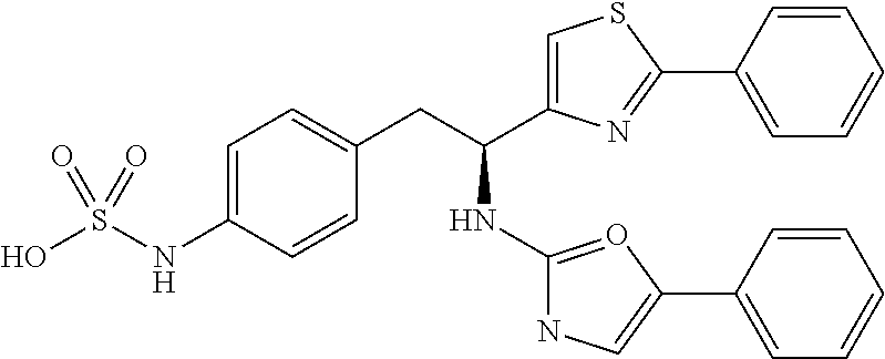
C1=C(NS(O)(=O)=O)C=CC(CC(NC2=OC(C3=CC=CC=C3)=CN2)C2=CSC(C3=CC=CC=C3)=N2)=C1
